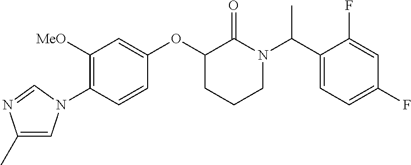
C1([MeO])=C(N2C=C(C)N=C2)C=CC(OC2CCCN(C(C3=CC=C(F)C=C3F)C)C2=O)=C1
